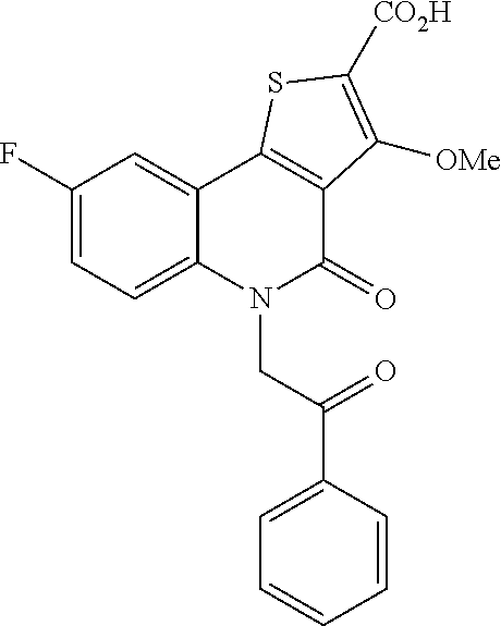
C1(F)=CC=C2C(=C1)C1=C(C(=O)N2CC(C2=CC=CC=C2)=O)C([OMe])=C([CO2H])S1
